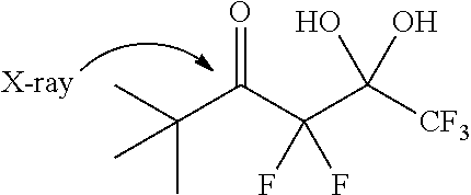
CC(C)(C(C(C([CF3])(O)O)(F)F)=O)C
